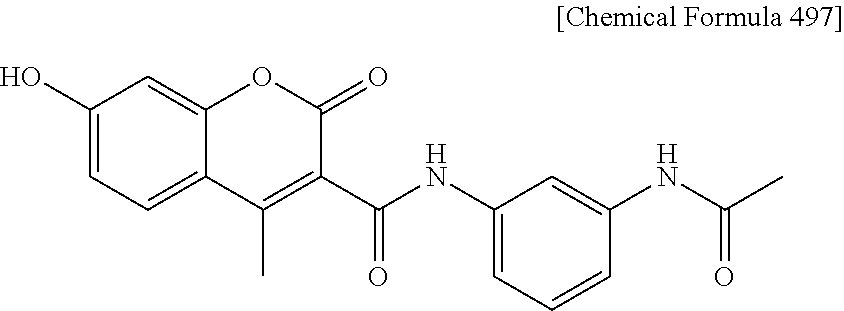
C1(O)=CC=C2C(=C1)OC(=O)C(C(=O)NC1=CC=CC(NC(=O)C)=C1)=C2C
